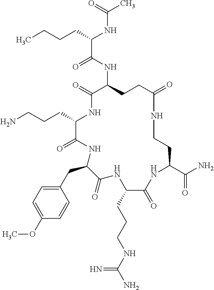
C(C1NC(=O)C(NC(C(CCCC)NC(C)=O)=O)CCC(=O)NCCC(C(N)=O)NC(=O)C(CCCNC(N)=N)NC(=O)C(CC2=CC=C(OC)C=C2)NC1=O)CCN
